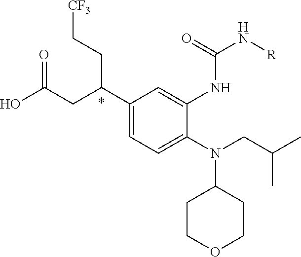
N(C1CCOCC1)(CC(C)C)C1=CC=C(C(CC(O)=O)CC[CF3])C=C1NC(N[R])=O
